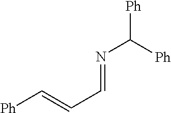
N(C([Ph])[Ph])=CC=C[Ph]
